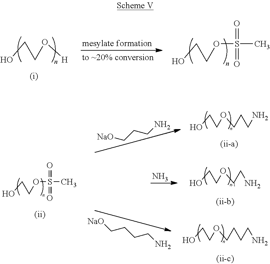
OCCOS(=O)(=O)C.OCCO[H].N.[NaO]CCCN.[NaO]CCCCN.OCCOCCCN.OCCOCCN.OCCOCCCCN.OCCOS(=O)(=O)C
